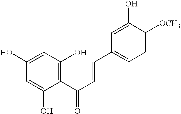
C1(O)=CC(O)=C(C(C=CC2=CC=C([OCH3])C(O)=C2)=O)C(O)=C1
